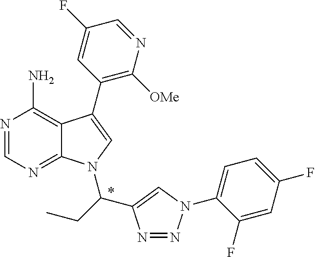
N1=CN=C2C(=C1N)C(C1=C([OMe])N=CC(F)=C1)=CN2C(CC)C1=CN(C2=CC=C(F)C=C2F)N=N1
